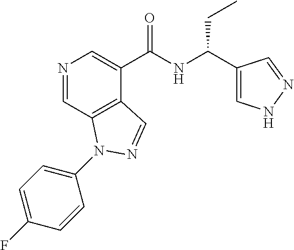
N1=CC2=C(C(C(NC(CC)C3=CNN=C3)=O)=C1)C=NN2C1=CC=C(F)C=C1
